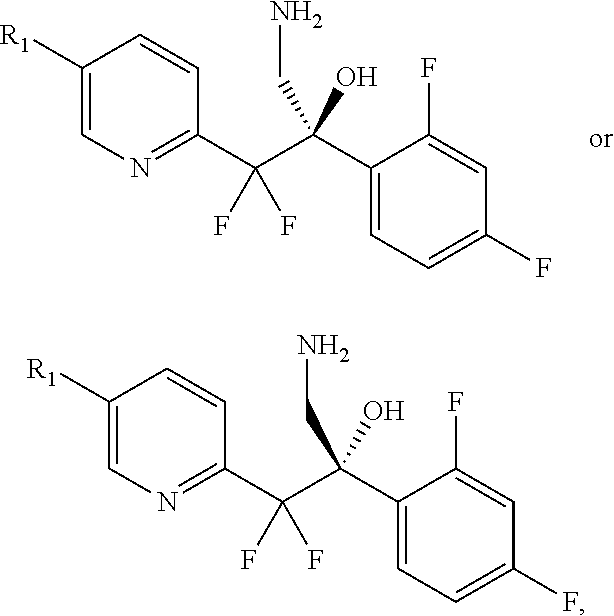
C1=C([R1])C=CC(C(C(C2=CC=C(F)C=C2F)(CN)O)(F)F)=N1.C1=C([R1])C=CC(C(C(C2=CC=C(F)C=C2F)(CN)O)(F)F)=N1
